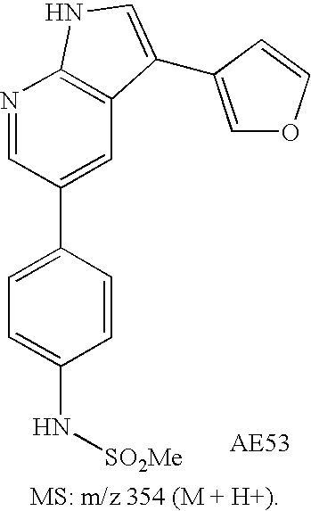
C1=C(C2=CC3=C(N=C2)NC=C3C2=COC=C2)C=CC(N[SO2Me])=C1
